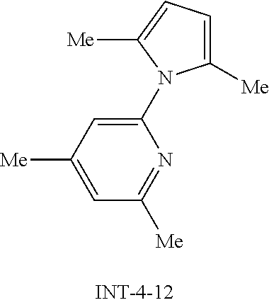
C1([Me])=CC=C([Me])N1C1=CC([Me])=CC([Me])=N1
